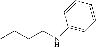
CCCCNC1=CC=CC=C1
